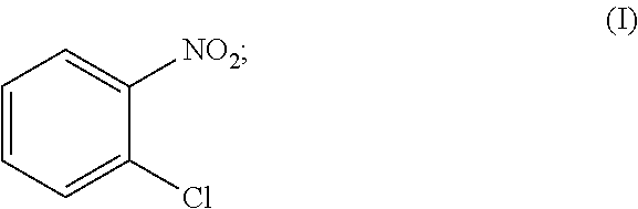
C1=CC=C(Cl)C([NO2])=C1
